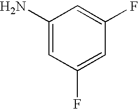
C1(N)=CC(F)=CC(F)=C1
